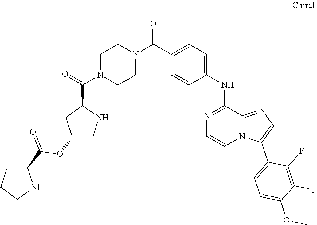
C1(OC(=O)C2CCCN2)CNC(C(N2CCN(C(C3=C(C)C=C(NC4=NC=CN5C4=NC=C5C4=CC=C(OC)C(F)=C4F)C=C3)=O)CC2)=O)C1
